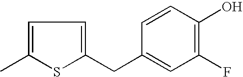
C1=C(C)SC(CC2=CC(F)=C(O)C=C2)=C1
